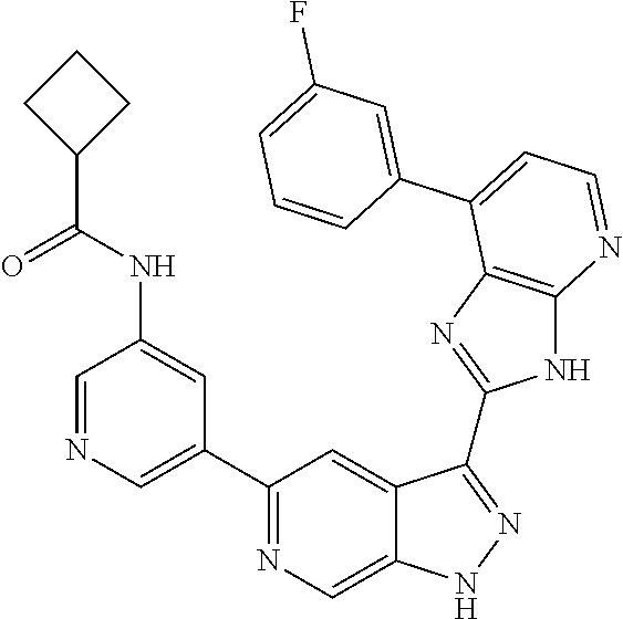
C1=NC=C(C2=NC=C3C(=C2)C(C2=NC4=C(N2)N=CC=C4C2=CC(F)=CC=C2)=NN3)C=C1NC(=O)C1CCC1
